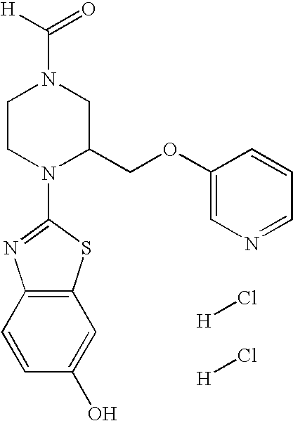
C1CN(C2=NC3=C(S2)C=C(O)C=C3)C(COC2=CN=CC=C2)CN1C([H])=O.[H]Cl.[H]Cl
